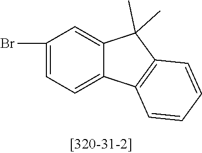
C1(Br)=CC=C2C(=C1)C(C)(C)C1=C2C=CC=C1
